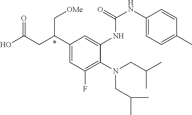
C1(C(CC(O)=O)C[OMe])=CC(F)=C(N(CC(C)C)CC(C)C)C(NC(NC2=CC=C(C)C=C2)=O)=C1
